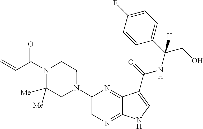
C1(N2CCN(C(C=C)=O)C([Me])([Me])C2)=CN=C2C(=N1)C(C(=O)NC(CO)(C1=CC=C(F)C=C1)[H])=CN2
